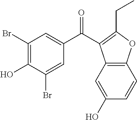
C1(Br)=C(O)C(Br)=CC(C(=O)C2=C(CC)OC3=C2C=C(O)C=C3)=C1
